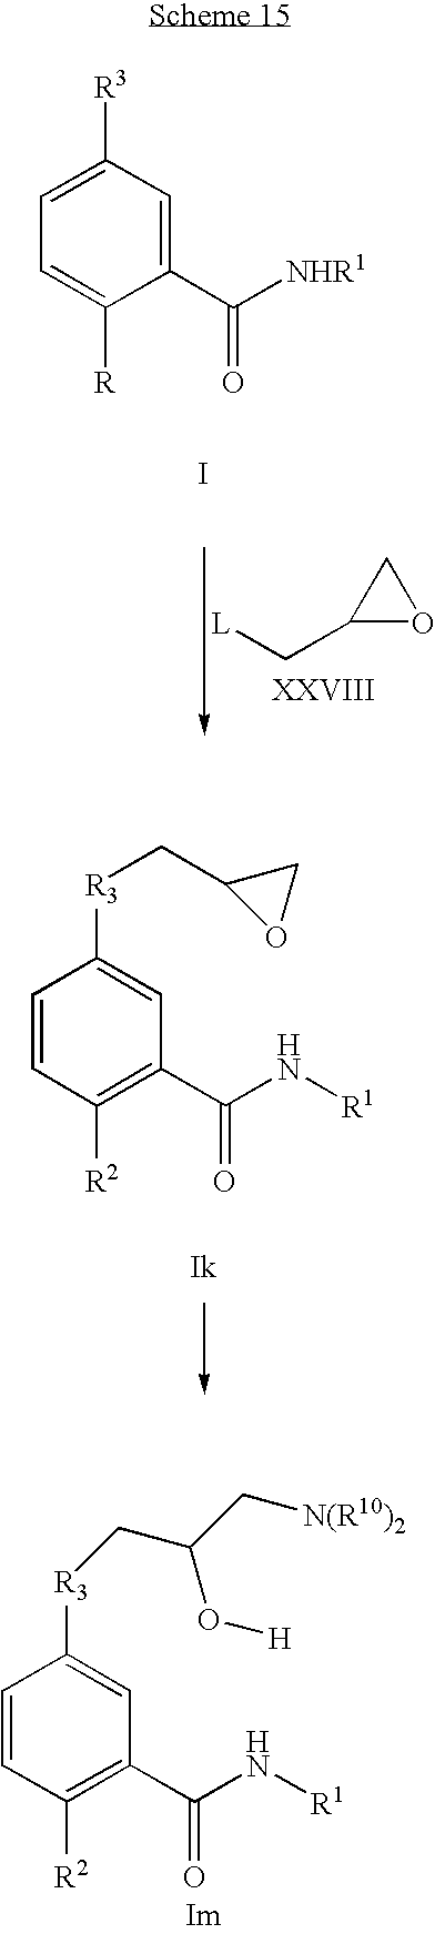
C1=C([R3])C=C(C(=O)[NHR1])C([R])=C1.I.C1(C[L])OC1.C1=CC([R2])=C(C(=O)N[R1])C=C1[R3]CC1OC1.[Ik].C1=CC([R2])=C(C(=O)N[R1])C=C1[R3]CC(C[N(R10)2])O[H].[Im]
